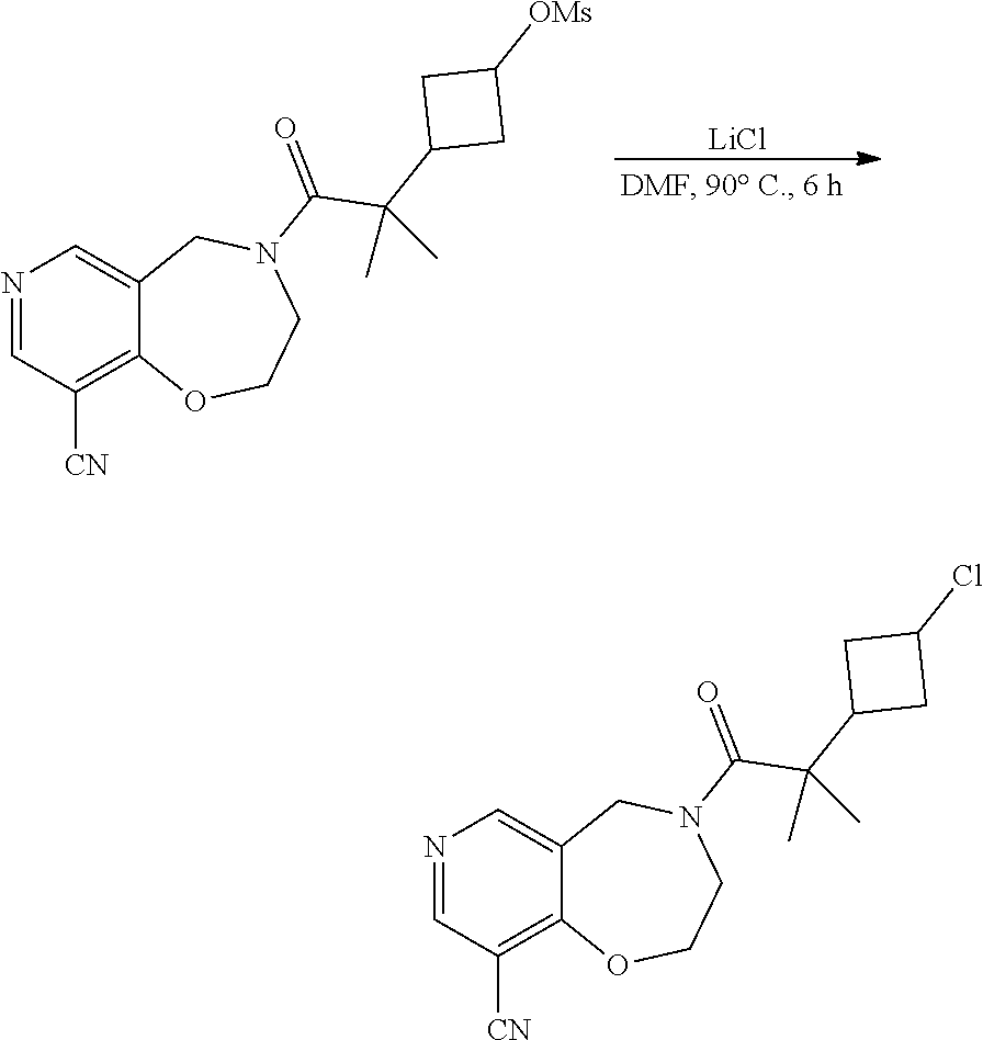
N1=CC([CN])=C2C(=C1)CN(C(=O)C(C1CC([OMs])C1)(C)C)CCO2.[LiCl].N1=CC([CN])=C2C(=C1)CN(C(=O)C(C1CC(Cl)C1)(C)C)CCO2
